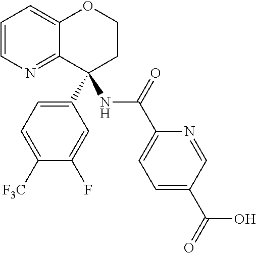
C1=CN=C2C(=C1)OCCC2(C1=CC=C([F3C])C(F)=C1)NC(C1=CC=C(C(=O)O)C=N1)=O
